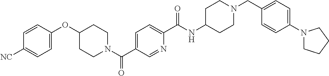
C1=CC(OC2CCN(C(C3=CC=C(C(NC4CCN(CC5=CC=C(N6CCCC6)C=C5)CC4)=O)N=C3)=O)CC2)=CC=C1[NC]
